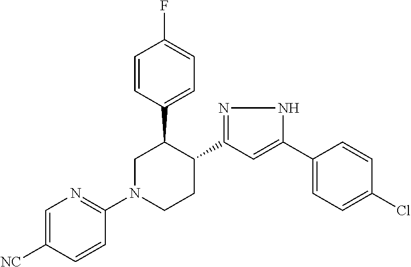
C1=CC(C2CN(C3=NC=C([NC])C=C3)CCC2C2=NNC(C3=CC=C(Cl)C=C3)=C2)=CC=C1F
